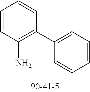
C1=CC(N)=C(C2=CC=CC=C2)C=C1
